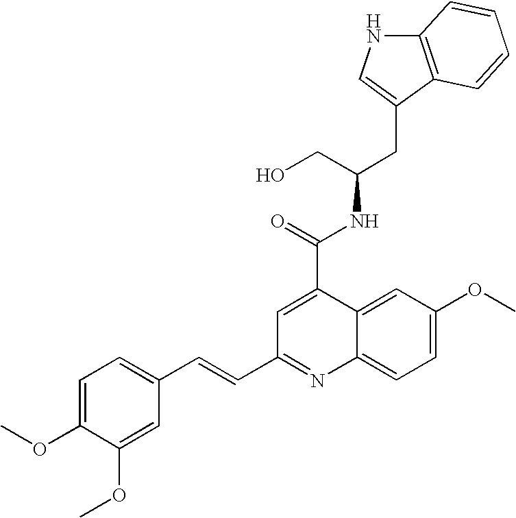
C12=C(C(CC(CO)NC(C3=CC(C=CC4=CC=C(OC)C(OC)=C4)=NC4=CC=C(OC)C=C34)=O)=CN1)C=CC=C2
